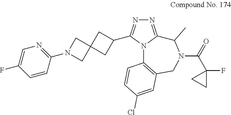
N1=C2N(C(C3CC4(C3)CN(C3=NC=C(F)C=C3)C4)=N1)C1=C(CN(C(C3(F)CC3)=O)C2C)C=C(Cl)C=C1
